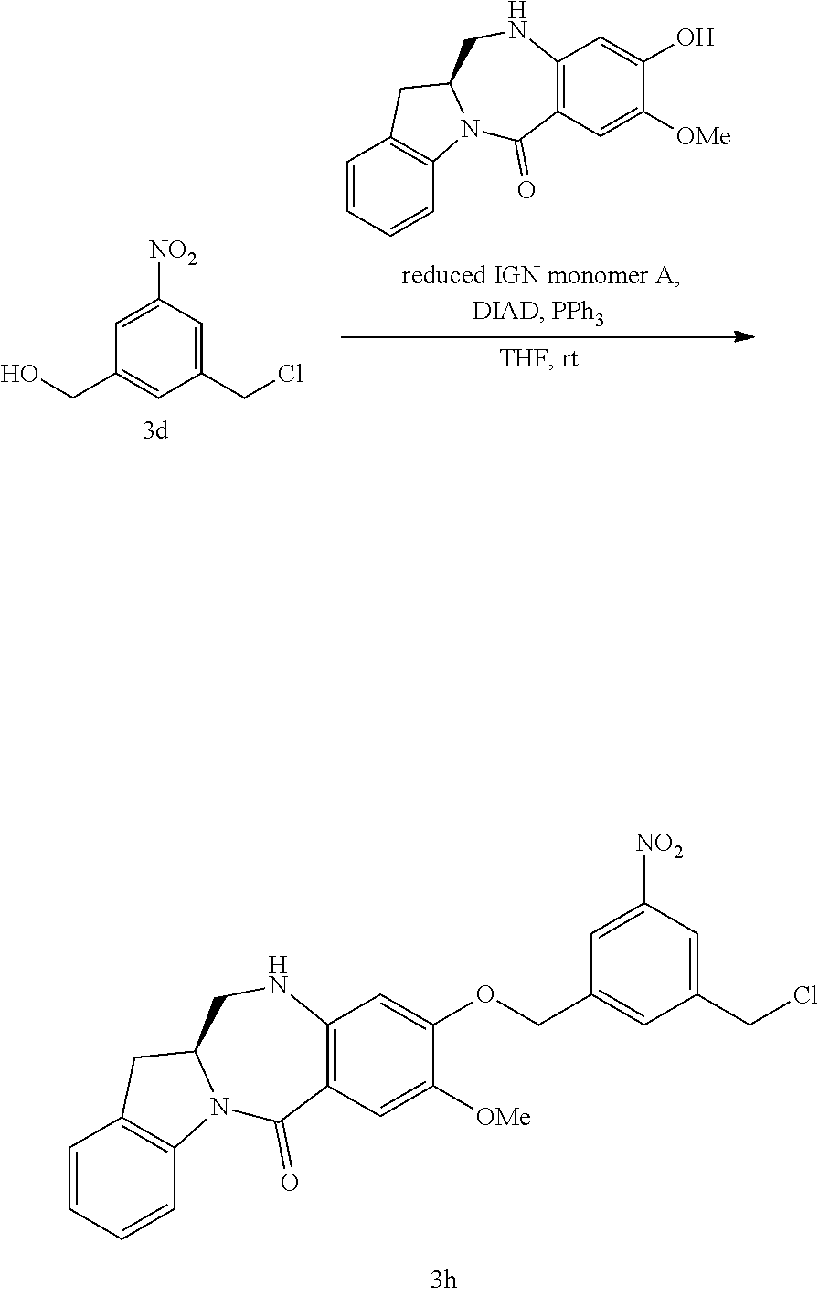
C1=C([NO2])C=C(CCl)C=C1COC1=CC2=C(C(=O)N3C4=C(C=CC=C4)CC3CN2)C=C1[OMe].C1=C([NO2])C=C(CCl)C=C1CO.C1=CC=CC2=C1CC1N2C(=O)C2=C(NC1)C=C(O)C([OMe])=C2
